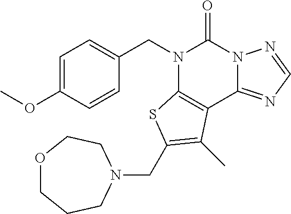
C1=C(OC)C=CC(CN2C3=C(C4=NC=NN4C2=O)C(C)=C(CN2CCOCCC2)S3)=C1
